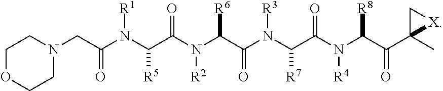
C(N(C(C(N(C(C(N(C(C(N(C(C(C1(C)[X]C1)=O)[R8])[R4])=O)[R7])[R3])=O)[R6])[R2])=O)[R5])[R1])(=O)CN1CCOCC1
